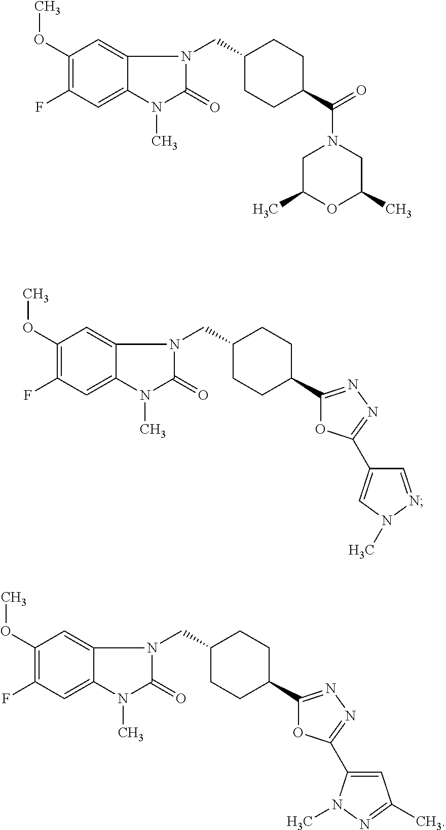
C1(OC)=C(F)C=C2C(=C1)N(CC1CCC(C(N3CC(C)OC(C)C3)=O)CC1)C(=O)N2C.C1(OC)=C(F)C=C2C(=C1)N(CC1CCC(C3=NN=C(C4=CN(C)N=C4)O3)CC1)C(=O)N2C.C1(OC)=C(F)C=C2C(=C1)N(CC1CCC(C3=NN=C(C4=CC(C)=NN4C)O3)CC1)C(=O)N2C
